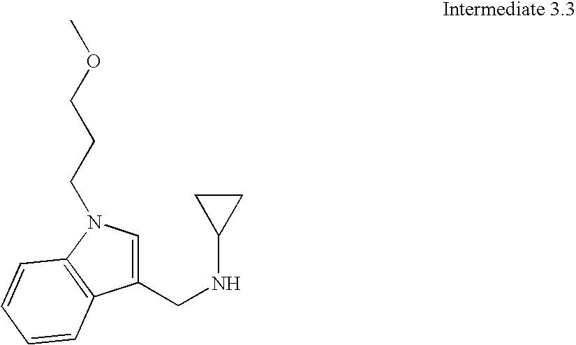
N(C1CC1)CC1=CN(CCCOC)C2=C1C=CC=C2
